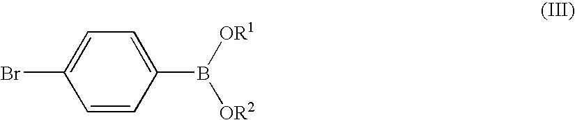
C1=CC(B([OR1])[OR2])=CC=C1Br
